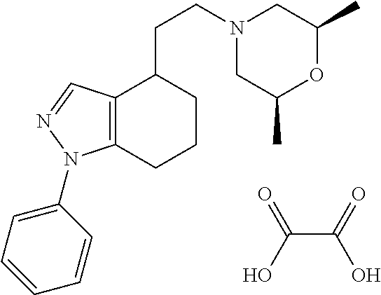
C12=C(C=NN1C1=CC=CC=C1)C(CCN1CC(C)OC(C)C1)CCC2.C(C(=O)O)(O)=O
